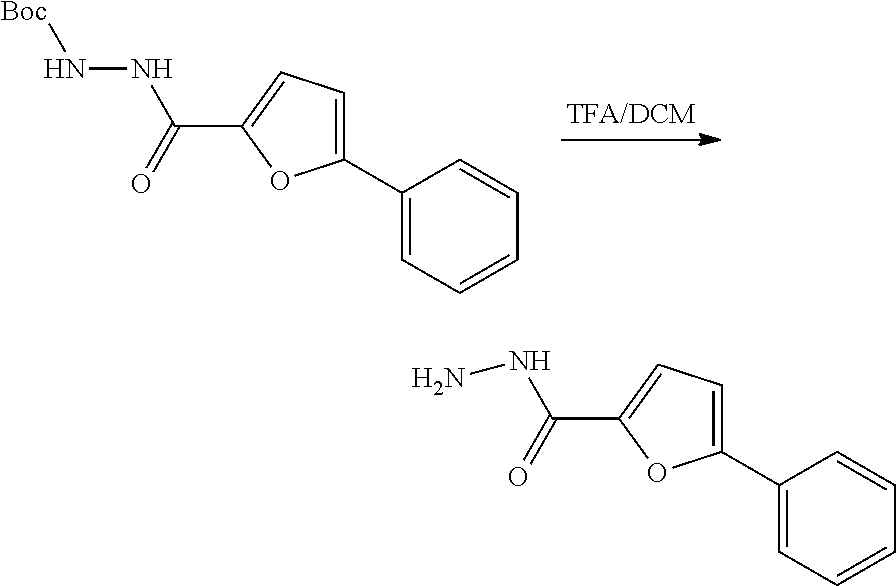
C1(C2=CC=C(C(=O)NN[Boc])O2)=CC=CC=C1.C1(C2=CC=C(C(=O)NN)O2)=CC=CC=C1
